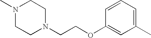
N1(C)CCN(CCOC2=CC(C)=CC=C2)CC1
